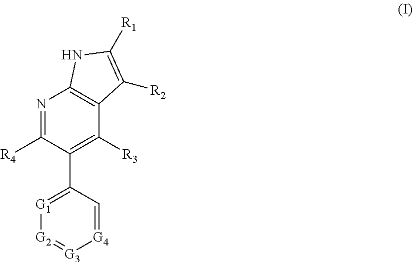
N1=C([R4])C(C2=[G1][G2]=[G3][G4]=C2)=C([R3])C2=C1NC([R1])=C2[R2]
